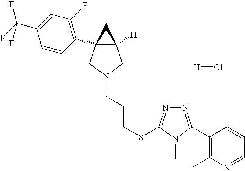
C12([H])CN(CCCSC3=NN=C(C4=C(C)N=CC=C4)N3C)CC1(C1=C(F)C=C(C(F)(F)F)C=C1)C2.[H]Cl
